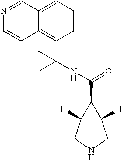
C12([H])C([H])(CNC1)C2C(=O)NC(C1=C2C(=CC=C1)C=NC=C2)(C)C
